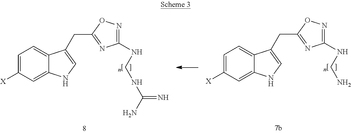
C1=C([X])C=C2C(=C1)C(CC1=NC(NCN)=NO1)=CN2.C1=C([X])C=C2C(=C1)C(CC1=NC(NCNC(=N)N)=NO1)=CN2
